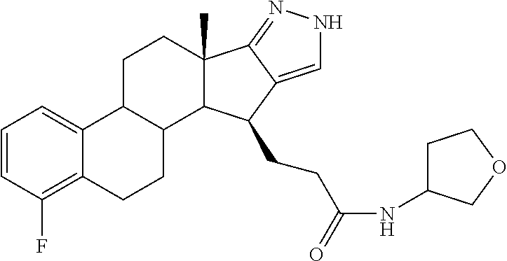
C1=CC(F)=C2C(=C1)C1C(CC2)C2C(C)(CC1)C1=NNC=C1C2CCC(NC1CCOC1)=O
